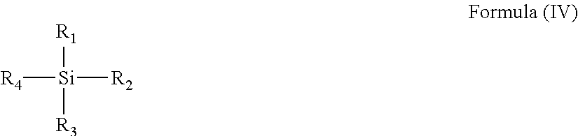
[R4][Si]([R1])([R2])[R3]
